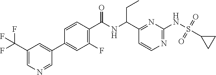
C1(C(NC(C2=C(F)C=C(C3=CC(C(F)(F)F)=CN=C3)C=C2)=O)CC)=NC(NS(=O)(=O)C2CC2)=NC=C1
